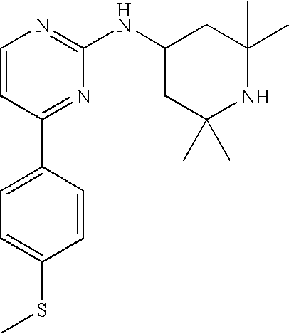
C1=CC(C2=CC=C(SC)C=C2)=NC(NC2CC(C)(C)NC(C)(C)C2)=N1
